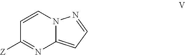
[Z]C1=NC2=CC=NN2C=C1
